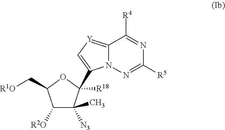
C1([R2O])C([N3])(C)C(C2=C[Y]=C3N2N=C([R5])N=C3[R4])([R18])OC1C[R1O]
